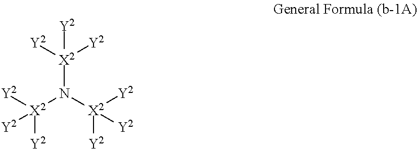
[Y2][X2](N([X2]([Y2])([Y2])[Y2])[X2]([Y2])([Y2])[Y2])([Y2])[Y2]
